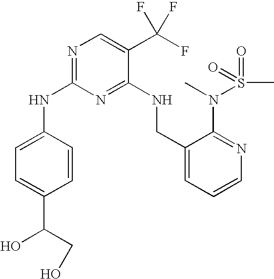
C1(NC2=NC=C(C(F)(F)F)C(NCC3=CC=CN=C3N(S(=O)(=O)C)C)=N2)=CC=C(C(O)CO)C=C1
